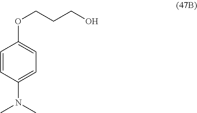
C1=CC(N(C)C)=CC=C1OCCCO
